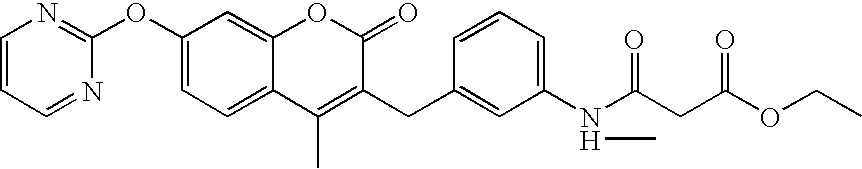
C1(OC2=NC=CC=N2)=CC=C2C(=C1)OC(=O)C(CC1=CC(N(C(CC(OCC)=O)=O)C)=CC=C1)=C2C
